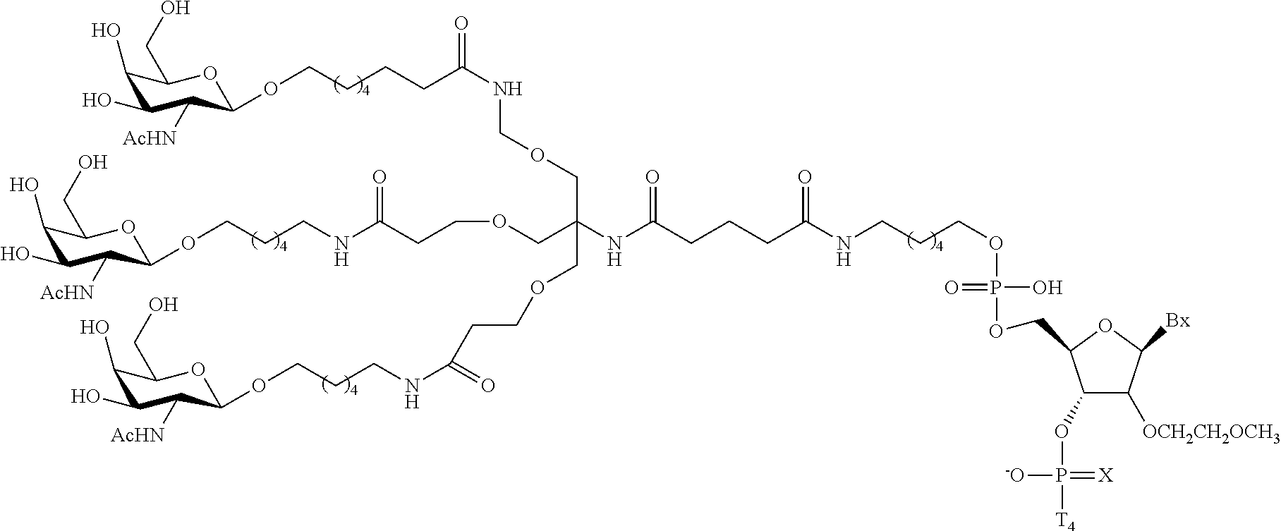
C1(O)C(O)C([AcHN])C(OCCCCC(NCOCC(COCCC(NCCCOC2C([AcHN])C(O)C(O)C(CO)O2)=O)(COCCC(NCCCOC2C([AcHN])C(O)C(O)C(CO)O2)=O)NC(CCCC(NCCCOP(OCC2C(OP([T4])(=[X])[-O])C([OCH2CH2OCH3])C([Bx])O2)(O)=O)=O)=O)=O)OC1CO
